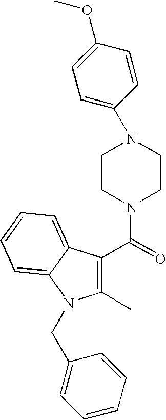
N1(C2=CC=C(OC)C=C2)CCN(C(=O)C2=C(C)N(CC3=CC=CC=C3)C3=CC=CC=C23)CC1
